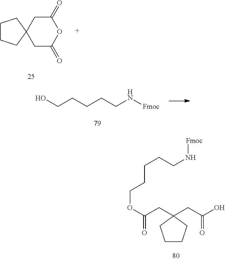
C1(=O)CC2(CC(=O)O1)CCCC2.OCCCCCN[Fmoc].O(C(CC1(CC(O)=O)CCCC1)=O)CCCCCN[Fmoc]
